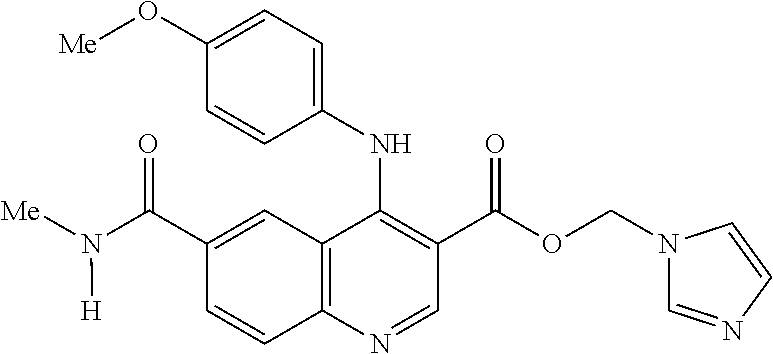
C12=C(N=CC(C(OCN3C=NC=C3)=O)=C1NC1=CC=C(O[Me])C=C1)C=CC(C(N([Me])[H])=O)=C2
